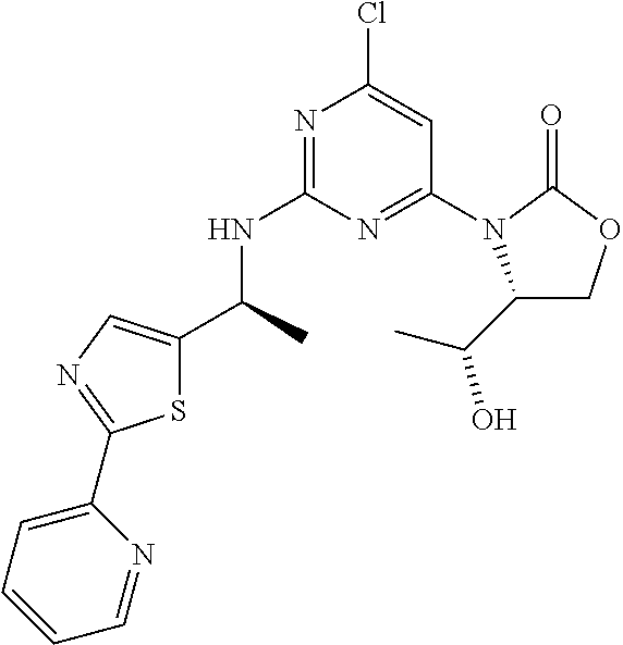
N1=C(NC(C)C2=CN=C(C3=CC=CC=N3)S2)N=C(N2C(C(C)O)COC2=O)C=C1Cl
